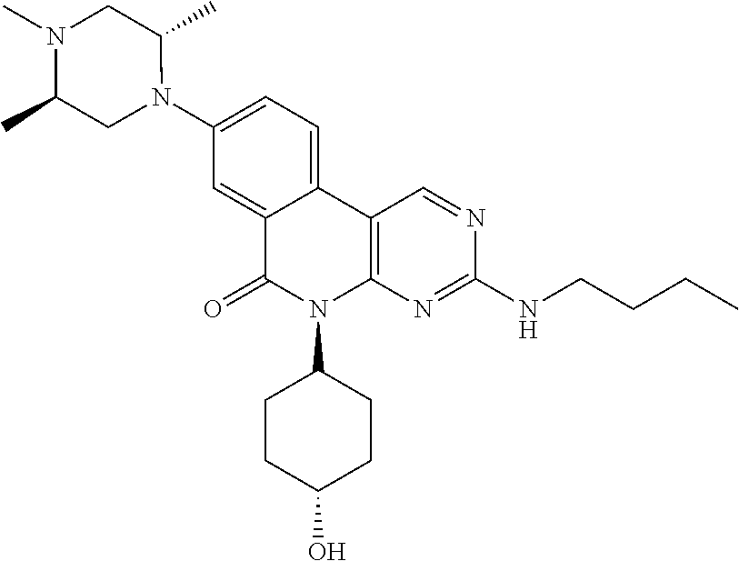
C12=CC(N3C(C)CN(C)C(C)C3)=CC=C1C1=C(N(C3CCC(O)CC3)C2=O)N=C(NCCCC)N=C1
